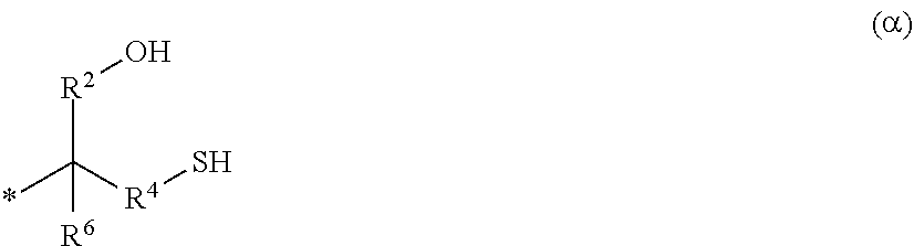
[R2](C(*)([R4]S)[R6])O
